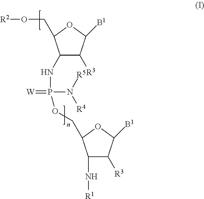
C1(NP(=[W])(N([R5])[R4])OCC2C(N[R1])C([R3])C([B1])O2)C([R3])C([B1])OC1CO[R2]
